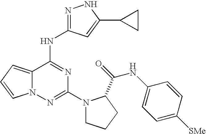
N(C(=O)C1N(C2=NN3C(=CC=C3)C(NC3=NNC(C4CC4)=C3)=N2)CCC1)C1=CC=C([SMe])C=C1
